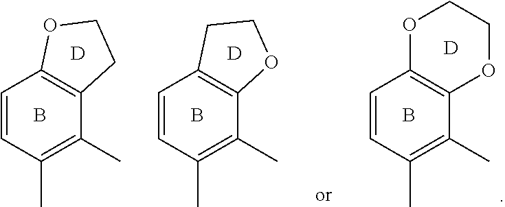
C1=CC(C)=C(C)C2=C1OCC2.[D].B.C1=CC(C)=C(C)C2=C1CCO2.[D].B.[D].B.C1=CC(C)=C(C)C2=C1OCCO2
